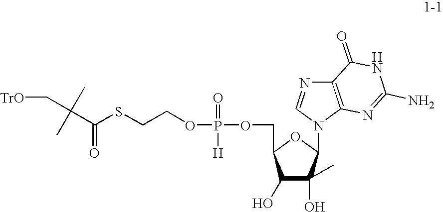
C(C(SCCOP(=O)([H])OCC1C(O)C(O)(C)C(N2C3=C(N=C2)C(=O)NC(N)=N3)O1)=O)(C)(C)C[TrO]
